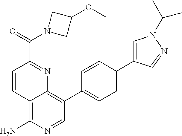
C12=C(N)N=CC(C3=CC=C(C4=CN(C(C)C)N=C4)C=C3)=C1N=C(C(=O)N1CC(OC)C1)C=C2
